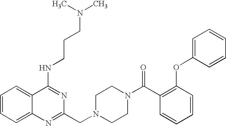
C1=CC=C2C(=C1)C(NCCCN(C)C)=NC(CN1CCN(C(=O)C3=C(OC4=CC=CC=C4)C=CC=C3)CC1)=N2
